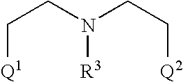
C(CN([R3])CC[Q2])[Q1]
